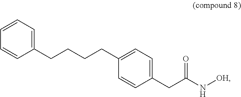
C1=CC=C(CCCCC2=CC=C(CC(N[OH])=O)C=C2)C=C1
